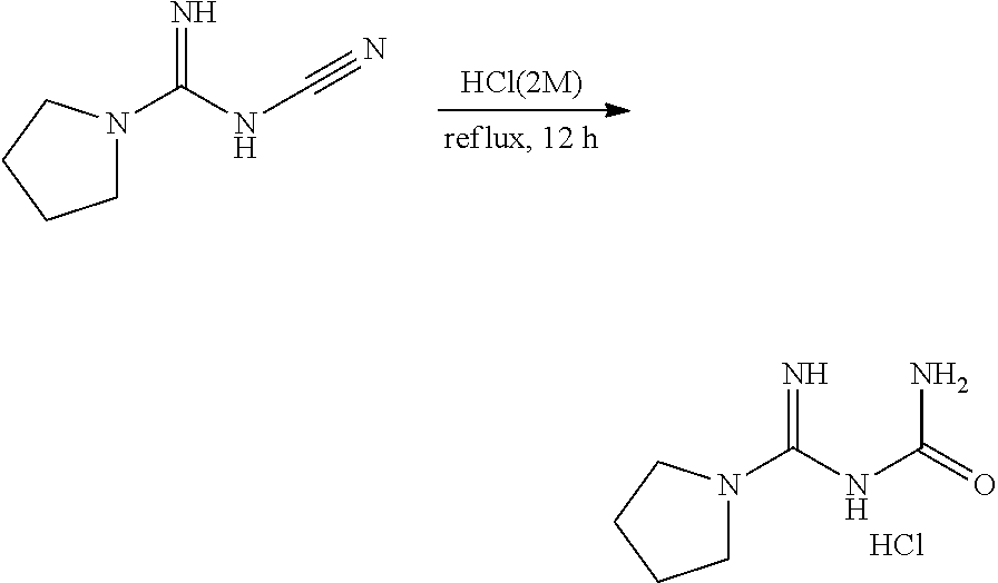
C1N(C(=N)NC#N)CCC1.C1N(C(=N)NC(=O)N)CCC1.Cl
